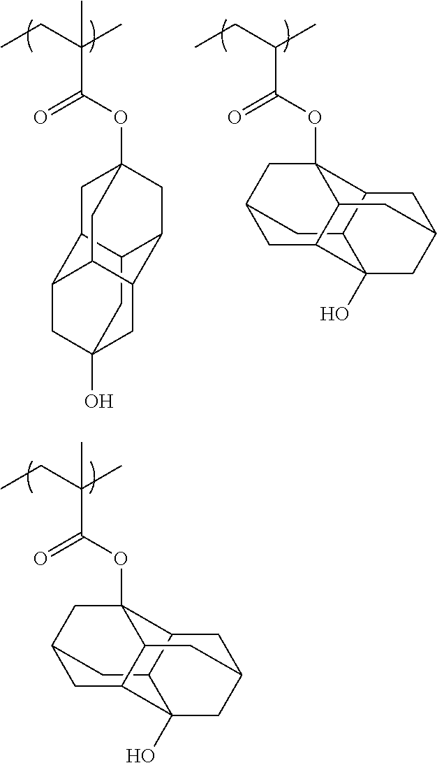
C12C3CC4CC1(O)C1CC(CC3(OC(=O)C(C)(CC)C)C1C4)C2.CCC(C(=O)OC12CC3C4CC5(O)CC(C(C1)C3C5)C4C2)(C)C.C12C3CC4CC1(O)C1CC(CC3(OC(=O)C(C)CC)C1C4)C2
